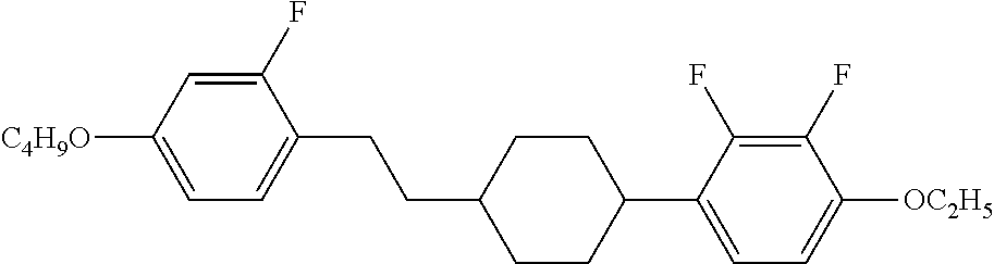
C1(F)=CC([C4H9O])=CC=C1CCC1CCC(C2=CC=C([OC2H5])C(F)=C2F)CC1
